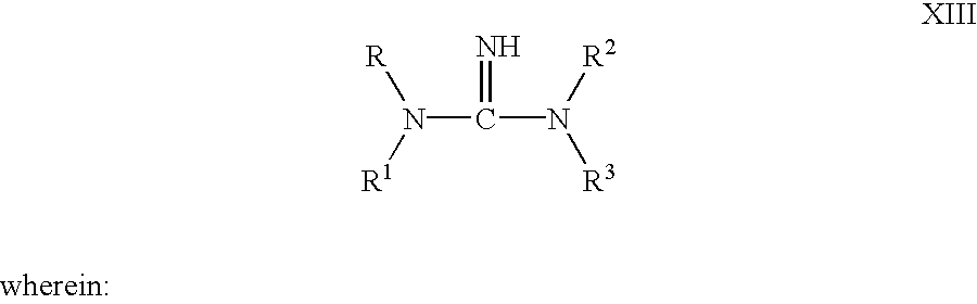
N(C(N([R3])[R2])=N)([R1])[R]
